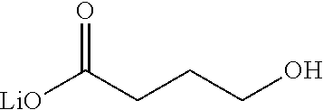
O=C(CCCO)[LiO]
